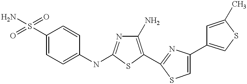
C1(S(=O)(=O)N)=CC=C(NC2=NC(N)=C(C3=NC(C4=CSC(C)=C4)=CS3)S2)C=C1
